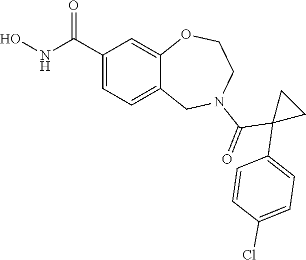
C1(C(NO)=O)=CC=C2C(=C1)OCCN(C(=O)C1(C3=CC=C(Cl)C=C3)CC1)C2
